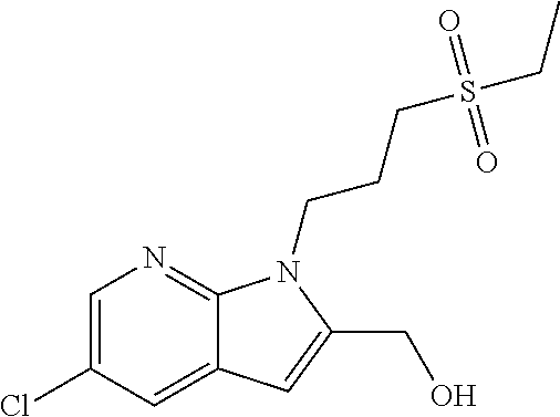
C1=C(Cl)C=C2C(=N1)N(CCCS(=O)(=O)CC)C(CO)=C2
